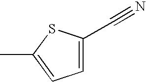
C1(C#N)=CC=C(C)S1
